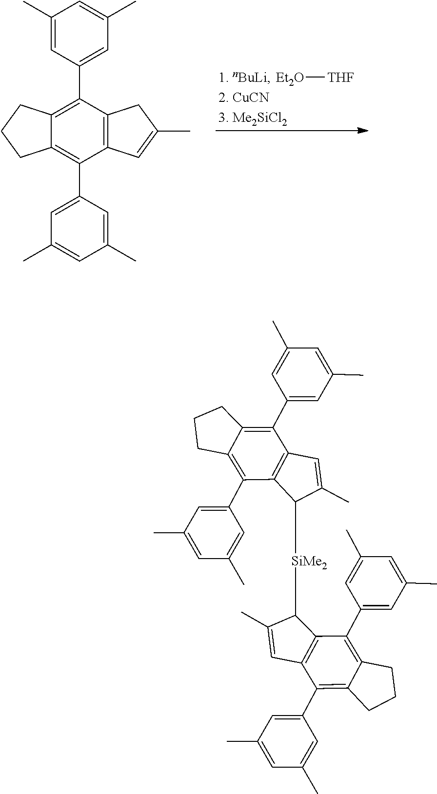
[Et2O][THF].C1(C2=C3CCCC3=C(C3=CC(C)=CC(C)=C3)C3=C2CC(C)=C3)=CC(C)=CC(C)=C1.[SiMe2](C1C2=C(C(C3=CC(C)=CC(C)=C3)=C3CCCC3=C2C2=CC(C)=CC(C)=C2)C=C1C)C1C2=C(C(C3=CC(C)=CC(C)=C3)=C3C(=C2C2=CC(C)=CC(C)=C2)CCC3)C=C1C
